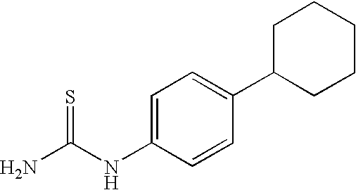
NC(NC1=CC=C(C2CCCCC2)C=C1)=S
